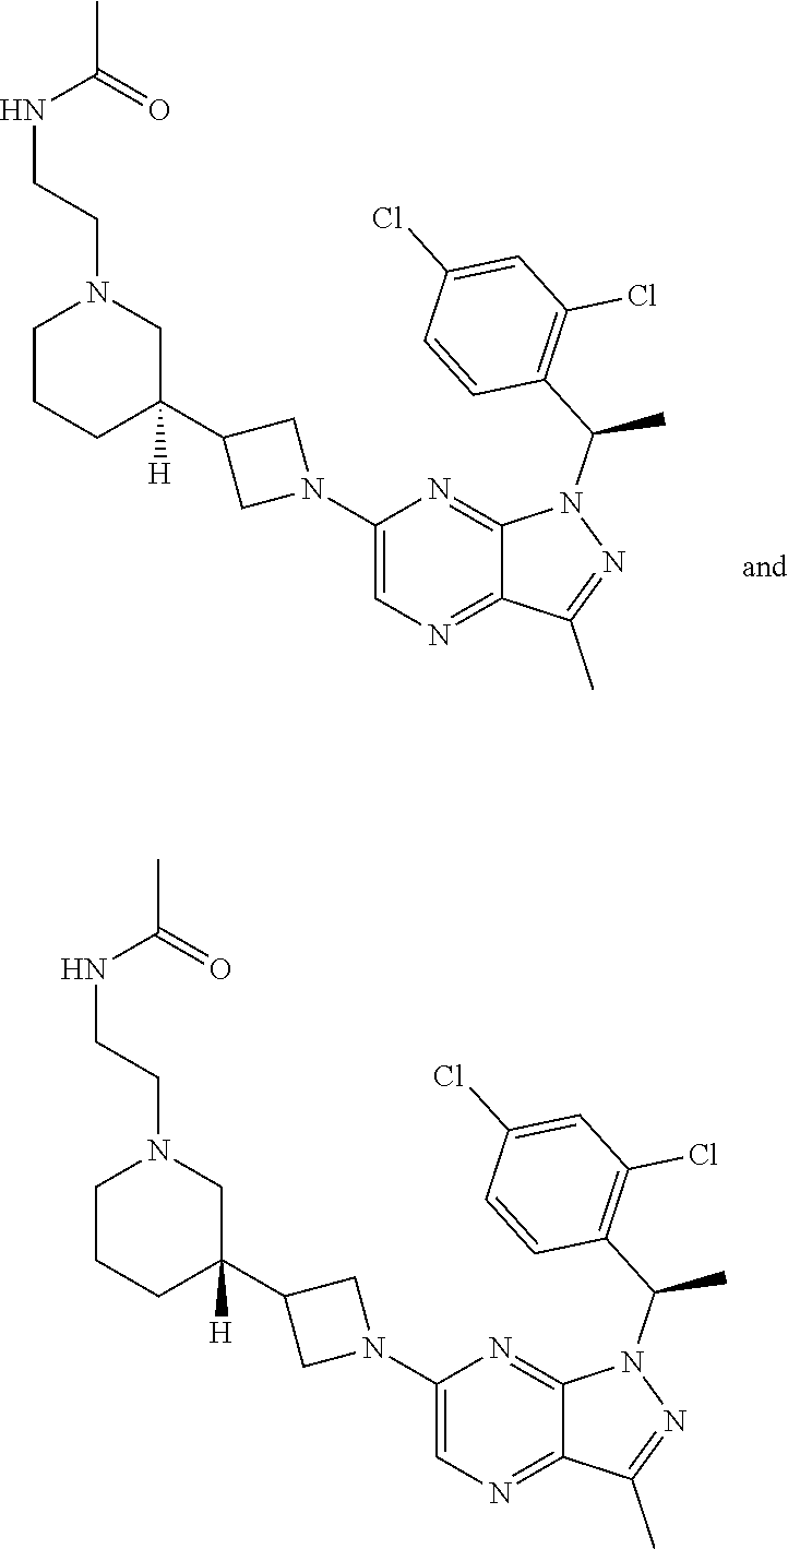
C1(N2CC(C3([H])CN(CCNC(=O)C)CCC3)C2)=CN=C2C(=N1)N(C(C1=C(Cl)C=C(Cl)C=C1)C)N=C2C.C1(N2CC(C3([H])CN(CCNC(=O)C)CCC3)C2)=CN=C2C(=N1)N(C(C1=C(Cl)C=C(Cl)C=C1)C)N=C2C
